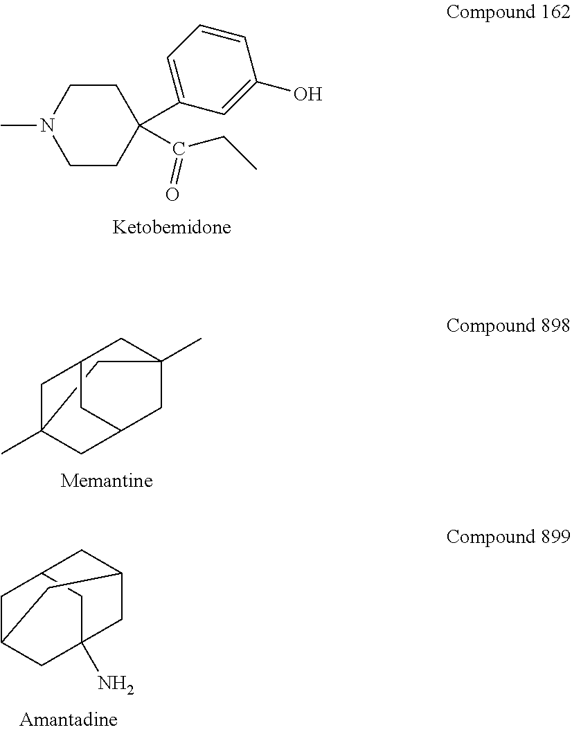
C1CN(C)CCC1(C1=CC=CC(O)=C1)C(CC)=O.C12CC3CC(C)(C1)CC(C)(C2)C3.C1C2(N)CC3CC1CC(C2)C3
